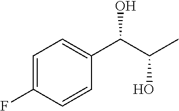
C1=C(F)C=CC(C(C(O)C)O)=C1
